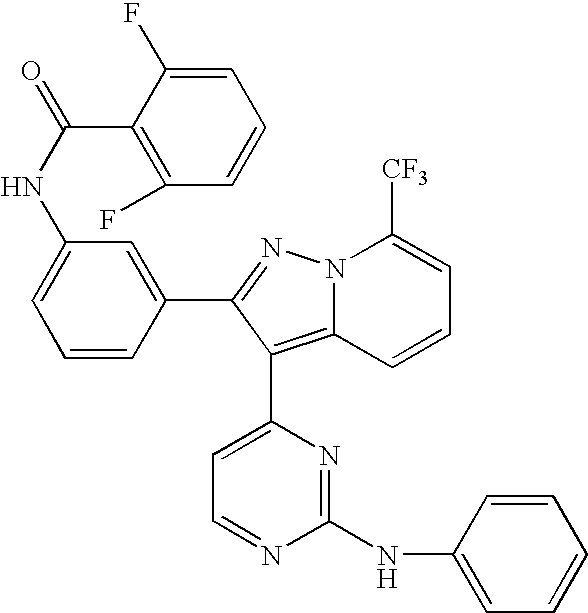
C1=C(F)C(C(NC2=CC=CC(C3=NN4C(=C3C3=CC=NC(NC5=CC=CC=C5)=N3)C=CC=C4[CF3])=C2)=O)=C(F)C=C1
